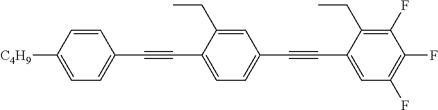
C1=CC([C4H9])=CC=C1C#CC1=CC=C(C#CC2=CC(F)=C(F)C(F)=C2CC)C=C1CC
